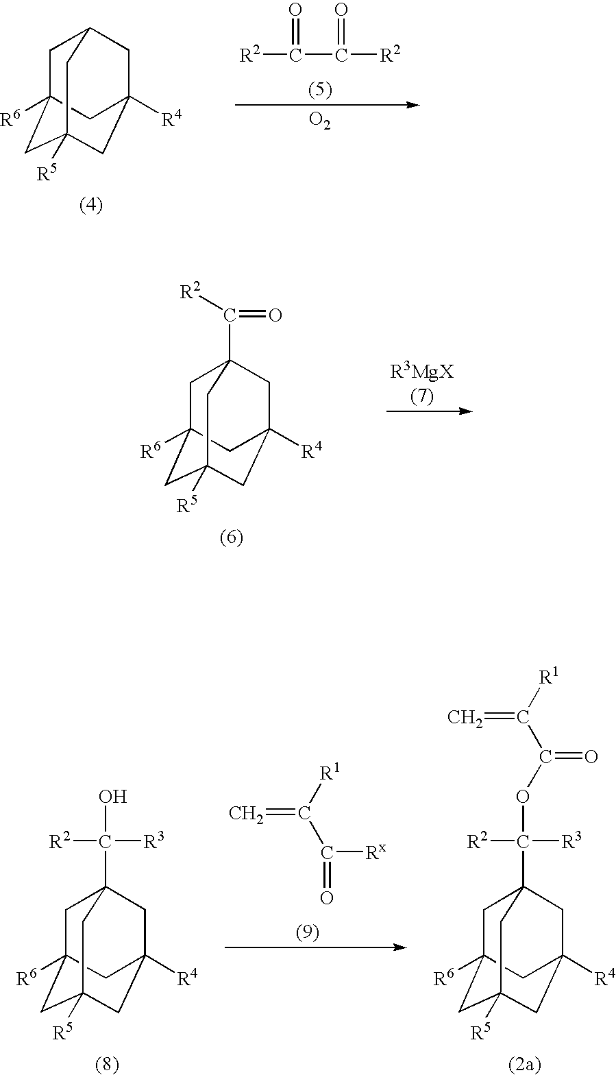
C1C2([R6])CC3([R5])CC([R4])(CC1C3)C2.[R2]C(=O)C(=O)[R2].[O2].C1C2([R6])CC3([R5])CC([R4])(CC1(C(=O)[R2])C3)C2.C=C([R1])C(=O)[Rx].C1C2([R6])CC3([R5])CC([R4])(CC1(C([R3])([R2])O)C3)C2.C1C2([R6])CC3([R5])CC([R4])(CC1(C([R3])([R2])OC(C([R1])=C)=O)C3)C2
